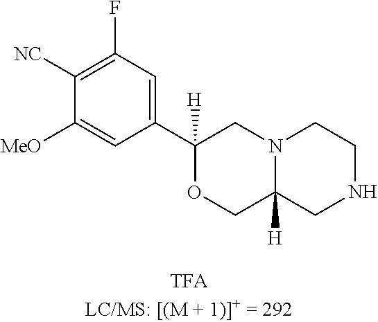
C1([NC])=C(F)C=C(C2([H])OCC3([H])N(C2)CCNC3)C=C1[MeO]
